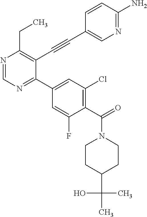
N1=CN=C(C2=CC(Cl)=C(C(=O)N3CCC(C(C)(O)C)CC3)C(F)=C2)C(C#CC2=CN=C(N)C=C2)=C1CC
